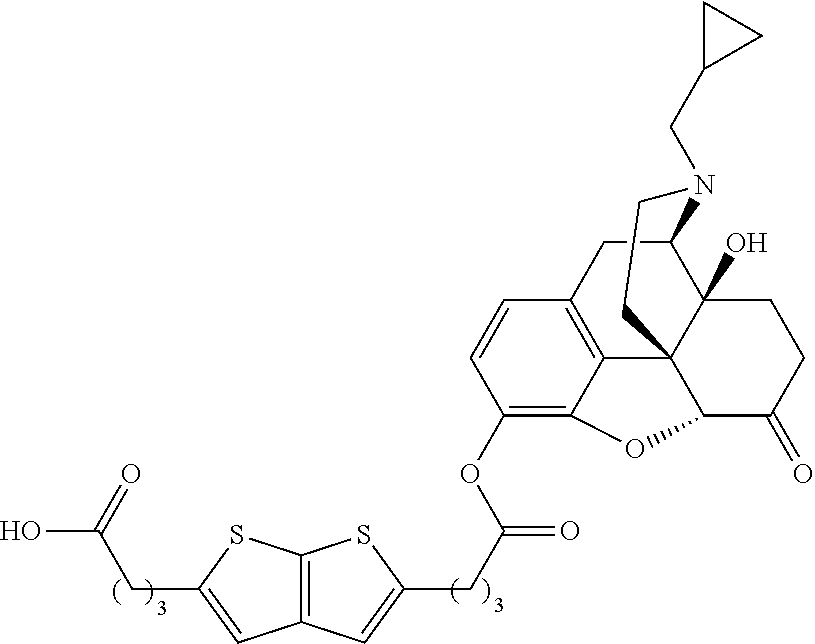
OC(CC1=CC2=C(S1)SC(CC(OC1=C3C4=C(C=C1)CC1C5(O)C4(C(C(=O)CC5)O3)CCN1CC1CC1)=O)=C2)=O
